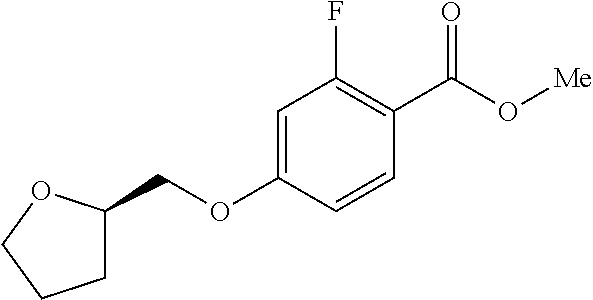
C1=C(OCC2CCCO2)C=CC(C(O[Me])=O)=C1F
